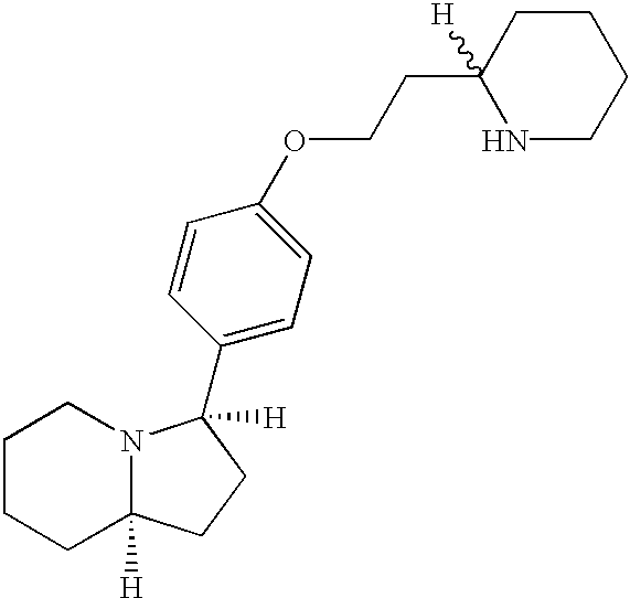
C1CCC2([H])N(C1)C([H])(C1=CC=C(OCCC3([H])NCCCC3)C=C1)CC2
